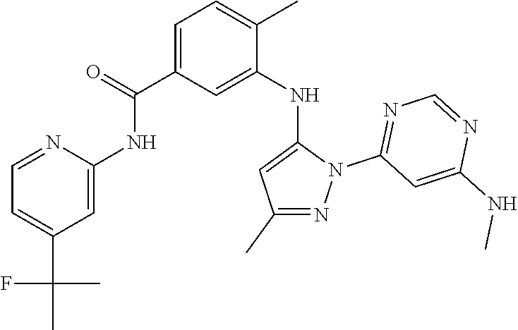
C1=NC(NC(C2=CC=C(C)C(NC3=CC(C)=NN3C3=NC=NC(NC)=C3)=C2)=O)=CC(C(F)(C)C)=C1
